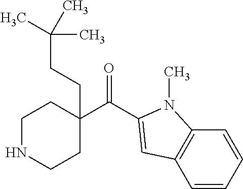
C(=O)(C1(CCC(C)(C)C)CCNCC1)C1=CC2=C(C=CC=C2)N1C
